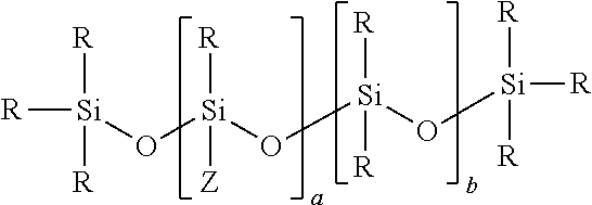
[R][Si]([R])([R])O[Si](O[Si](O[Si]([R])([R])[R])([R])[R])([R])[Z]
